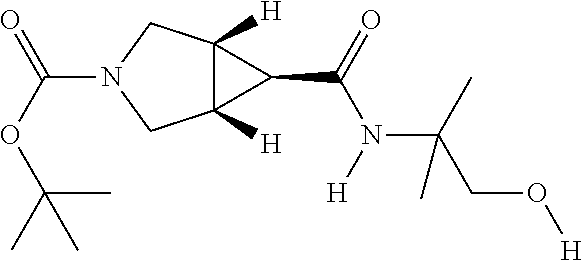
N1(C(OC(C)(C)C)=O)CC2([H])C([H])(C1)C2C(=O)N([H])C(C)(CO[H])C
